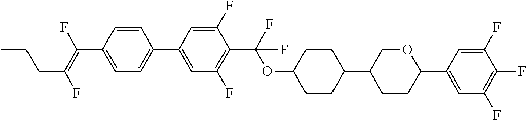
C1=CC(C2=CC(F)=C(C(OC3CCC(C4CCC(C5=CC(F)=C(F)C(F)=C5)OC4)CC3)(F)F)C(F)=C2)=CC=C1C(=C(F)CCC)F
